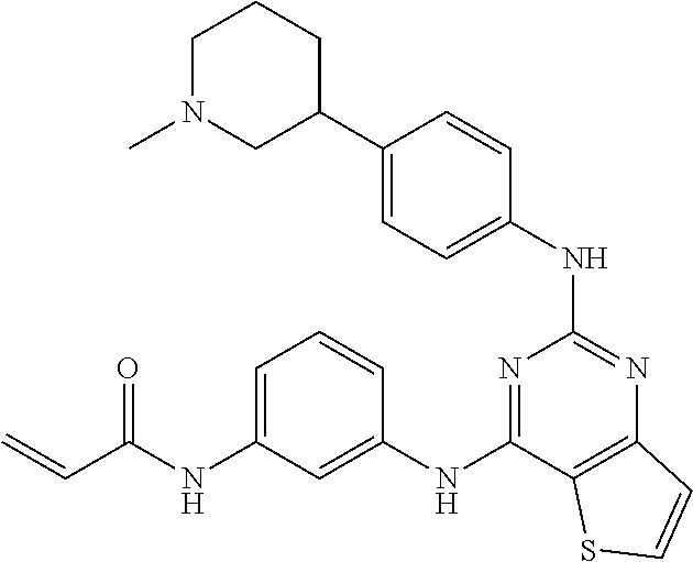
C1=C(C2CN(C)CCC2)C=CC(NC2=NC3=C(C(NC4=CC(NC(C=C)=O)=CC=C4)=N2)SC=C3)=C1
